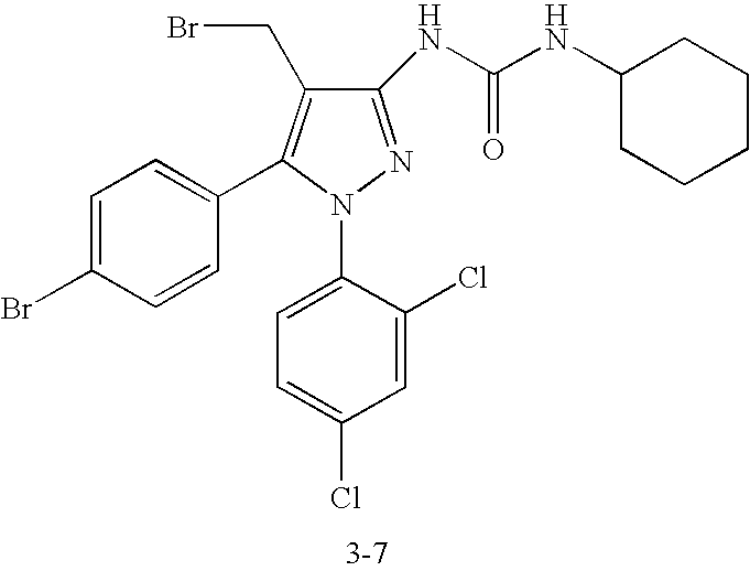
C1(NC(NC2CCCCC2)=O)=NN(C2=CC=C(Cl)C=C2Cl)C(C2=CC=C(Br)C=C2)=C1CBr
